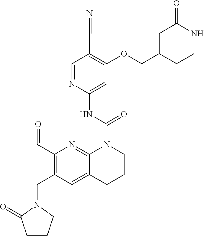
C1CCN(CC2=C(C=O)N=C3C(=C2)CCCN3C(NC2=CC(OCC3CCNC(=O)C3)=C(C#N)C=N2)=O)C1=O
